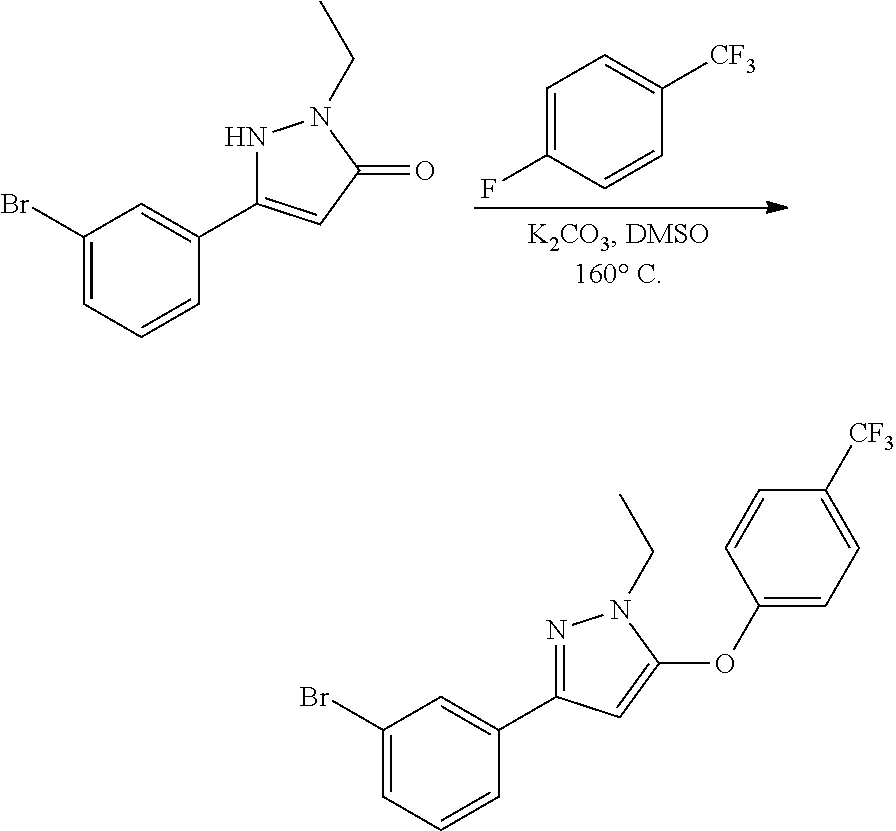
C1=C(F)C=CC([CF3])=C1.C1(Br)=CC=CC(C2=CC(=O)N(CC)N2)=C1.C1(Br)=CC=CC(C2=NN(CC)C(OC3=CC=C([CF3])C=C3)=C2)=C1
